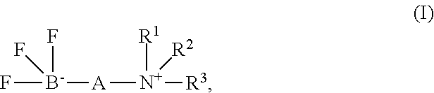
F[B-]([A][N+]([R3])([R1])[R2])(F)F
